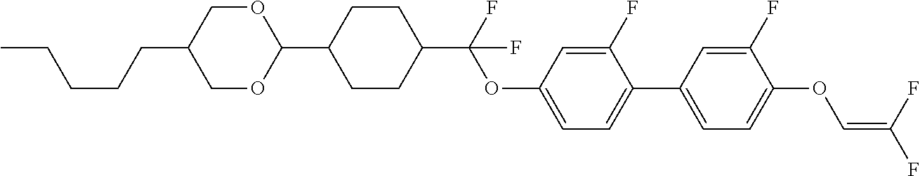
C1OC(C2CCC(C(F)(OC3=CC=C(C4=CC=C(OC=C(F)F)C(F)=C4)C(F)=C3)F)CC2)OCC1CCCCC
